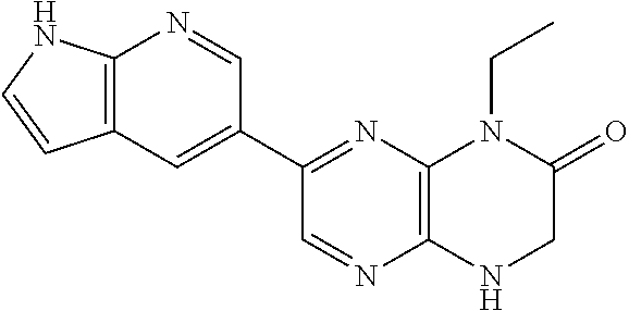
C12=C(N=C(C3=CC4=C(N=C3)NC=C4)C=N1)N(CC)C(=O)CN2
